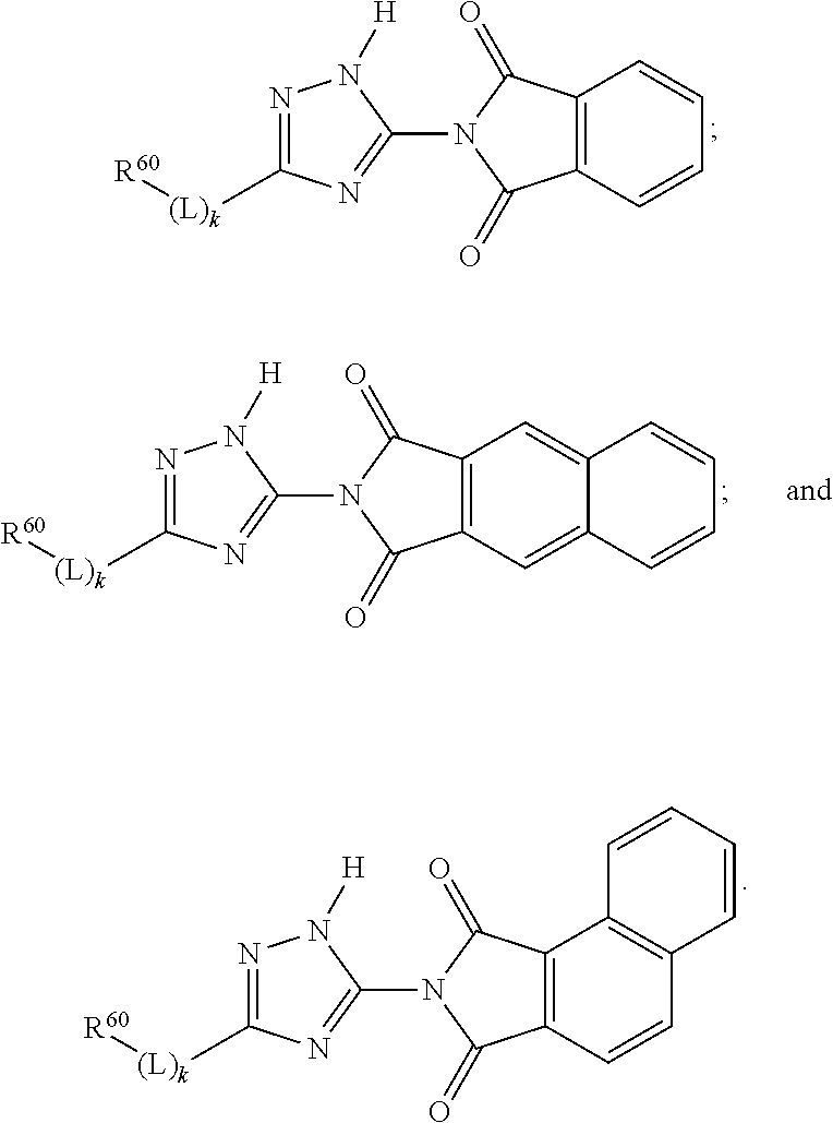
N1=C([(L)k][R60])N=C(N2C(=O)C3=C(C2=O)C=CC=C3)N1[H].N1=C([(L)k][R60])N=C(N2C(=O)C3=C(C2=O)C2=C(C=C3)C=CC=C2)N1[H].N1=C([(L)k][R60])N=C(N2C(=O)C3=C(C2=O)C=C2C(=C3)C=CC=C2)N1[H]
